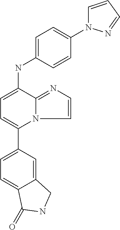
C12=CC(C3=CC=C(NC4=CC=C(N5C=CC=N5)C=C4)C4=NC=CN34)=CC=C1C(=O)NC2
